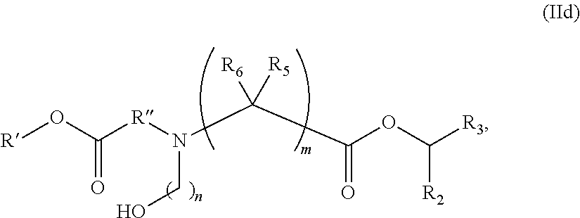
N(CO)([R]C(O[R])=O)C(C(OC([R3])[R2])=O)([R6])[R5]
